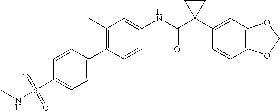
C1=CC(C2=CC=C(S(=O)(=O)NC)C=C2)=C(C)C=C1NC(C1(C2=CC3=C(C=C2)OCO3)CC1)=O
